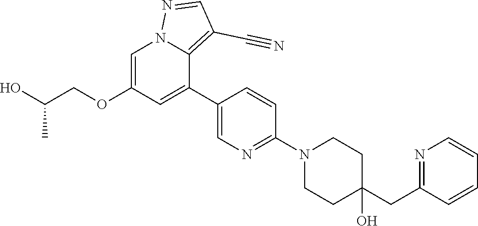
C1=C(OCC(O)C)C=C(C2=CN=C(N3CCC(CC4=NC=CC=C4)(O)CC3)C=C2)C2=C(C#N)C=NN12
